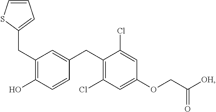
C(C1=C(O)C=CC(CC2=C(Cl)C=C(OCC([OH])=O)C=C2Cl)=C1)C1=CC=CS1
